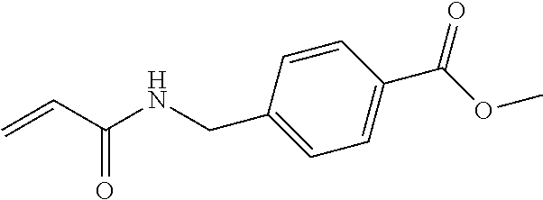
C=CC(NCC1=CC=C(C(OC)=O)C=C1)=O
